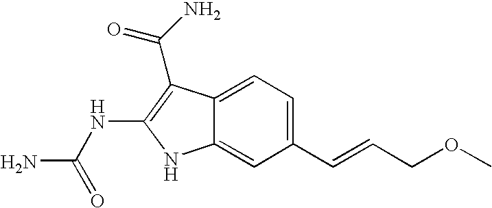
C1(C=CCOC)=CC=C2C(=C1)NC(NC(N)=O)=C2C(=O)N
